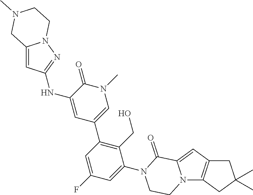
C1C2=C(CC1(C)C)N1C(=C2)C(=O)N(C2=CC(F)=CC(C3=CN(C)C(=O)C(NC4=NN5C(=C4)CN(C)CC5)=C3)=C2CO)CC1
